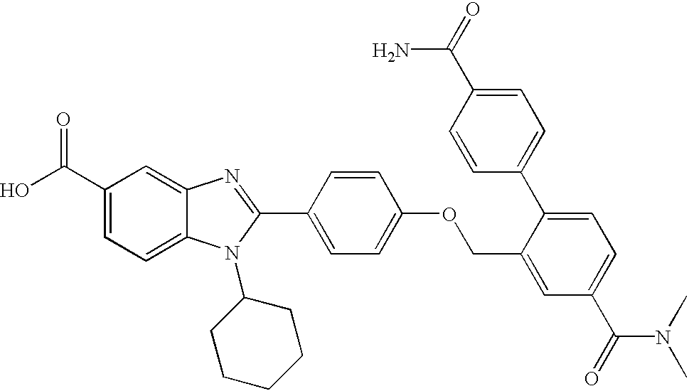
OC(C1=CC=C2C(=C1)N=C(C1=CC=C(OCC3=CC(C(=O)N(C)C)=CC=C3C3=CC=C(C(=O)N)C=C3)C=C1)N2C1CCCCC1)=O
